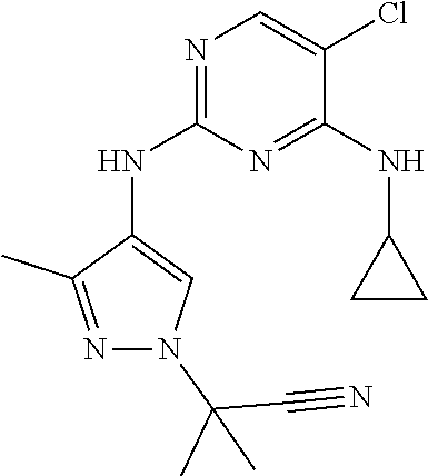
N1=C(NC2=CN(C(C#N)(C)C)N=C2C)N=C(NC2CC2)C(Cl)=C1
